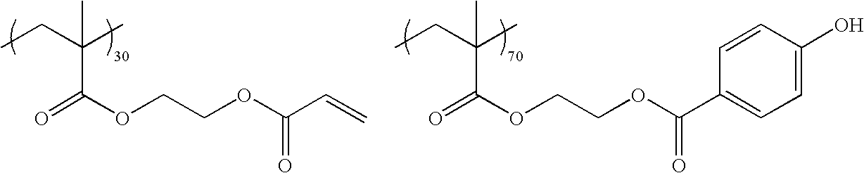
O=C(OCCOC(C=C)=O)C(CC)(C)C.O=C(OCCOC(C1=CC=C(O)C=C1)=O)C(CC)(C)C
